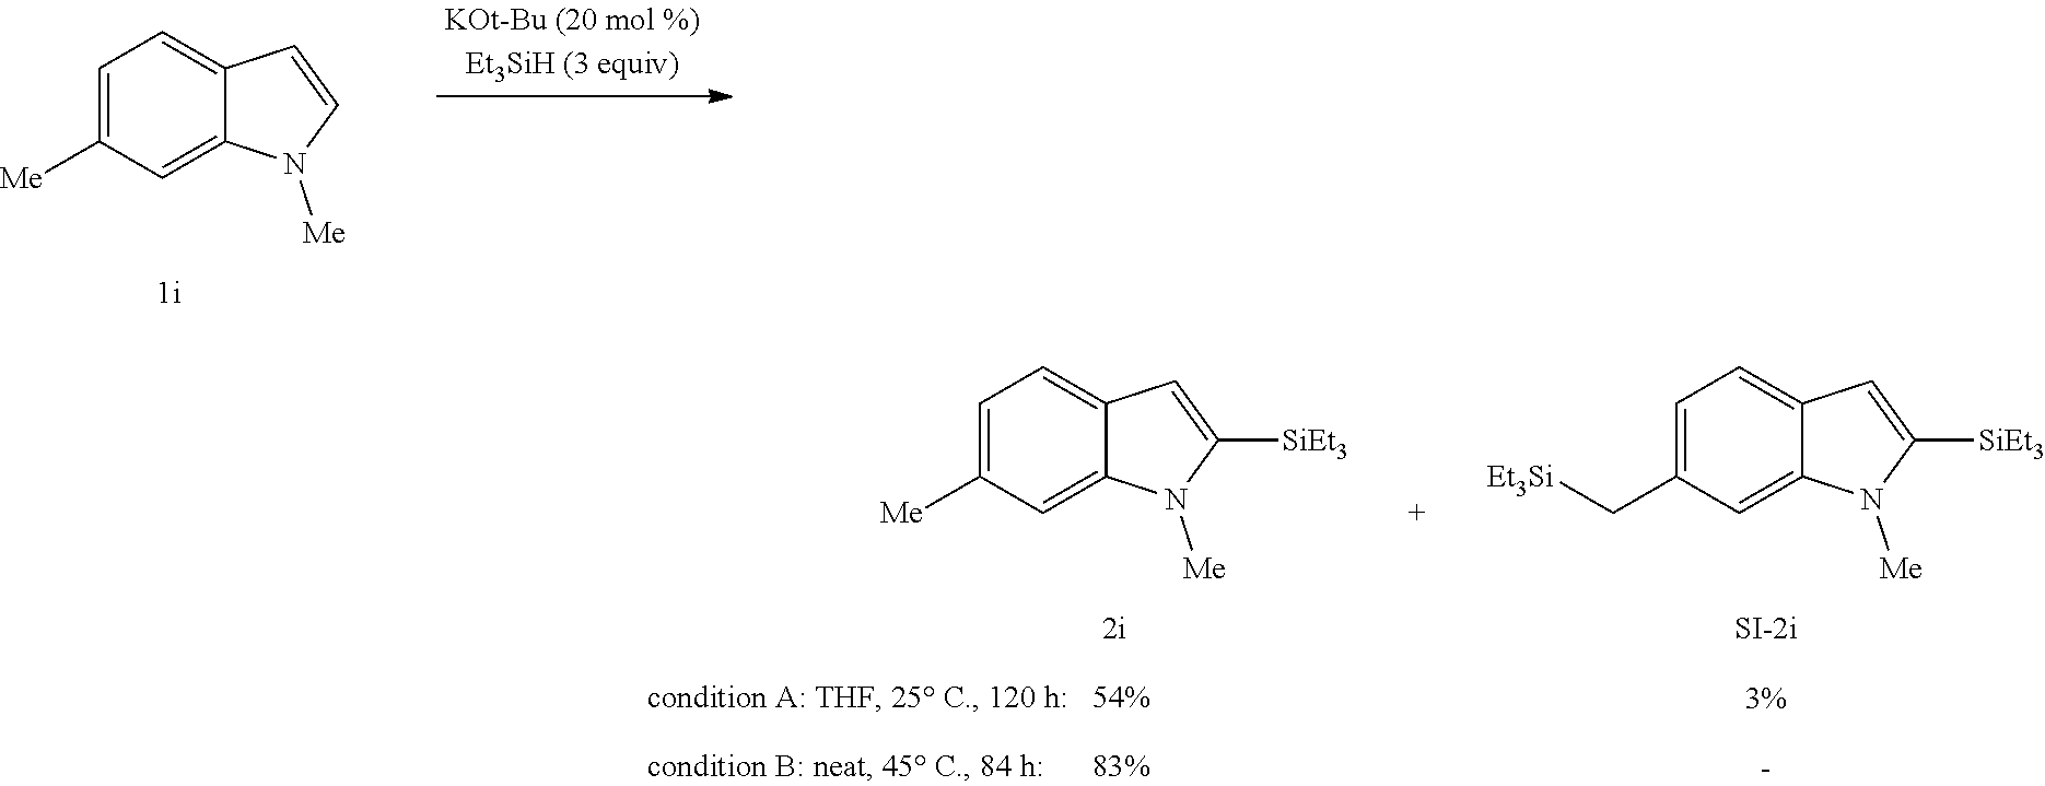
C1=C([Me])C=C2C(=C1)C=CN2[Me].C1=C(C[Et3Si])C=C2C(=C1)C=C([SiEt3])N2[Me].C1=C([Me])C=C2C(=C1)C=C([SiEt3])N2[Me]
